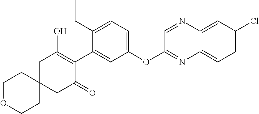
C1OCCC2(C1)CC(=O)C(C1=CC(OC3=NC4=CC=C(Cl)C=C4N=C3)=CC=C1CC)=C(O)C2
